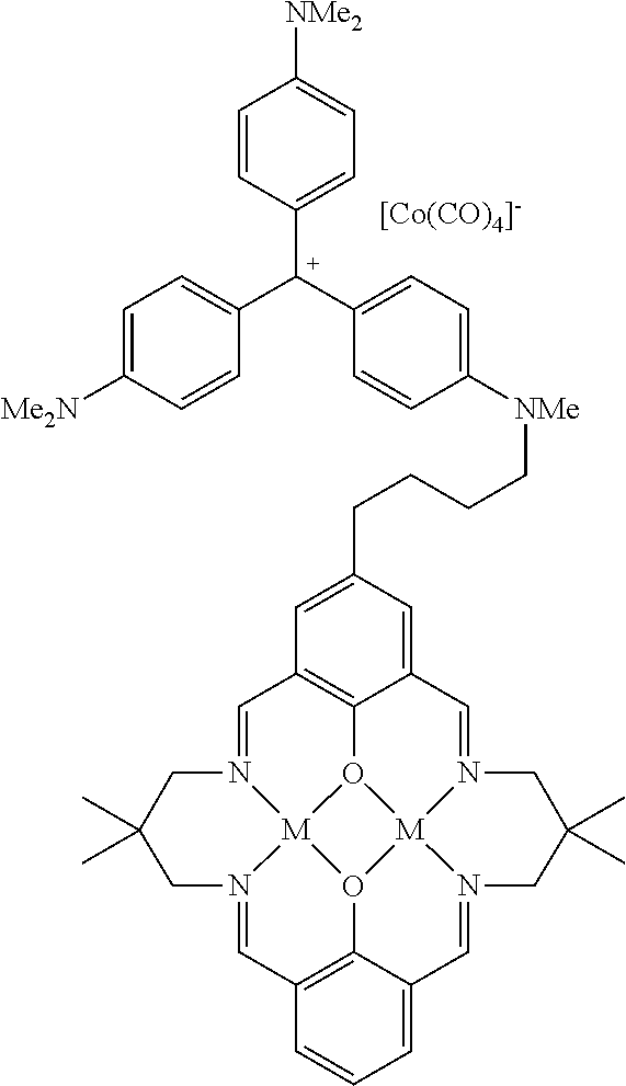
C1=N2[M]34O5C6=C1C=C(CCCC[NMe]C1=CC=C([C+](C7=CC=C([NMe2])C=C7)C7=CC=C([Me2N])C=C7)C=C1)C=C6C=N1[M]56O3C3=C(C=N4CC(C)(C)C2)C=CC=C3C=N6CC(C)(C)C1.[[Co(CO)4]-]
